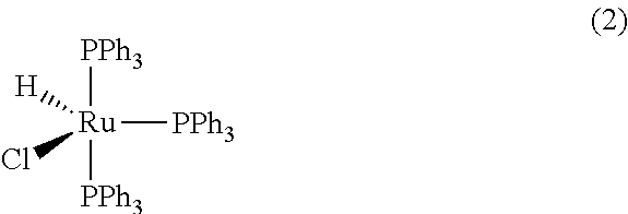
[Ru]([PPh3])([PPh3])([PPh3])(Cl)[H]
